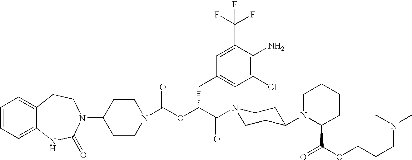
C1(N2C(=O)NC3=CC=CC=C3CC2)CCN(C(OC(C(=O)N2CCC(N3C(C(=O)OCCCN(C)C)CCCC3)CC2)CC2=CC(Cl)=C(N)C(C(F)(F)F)=C2)=O)CC1
